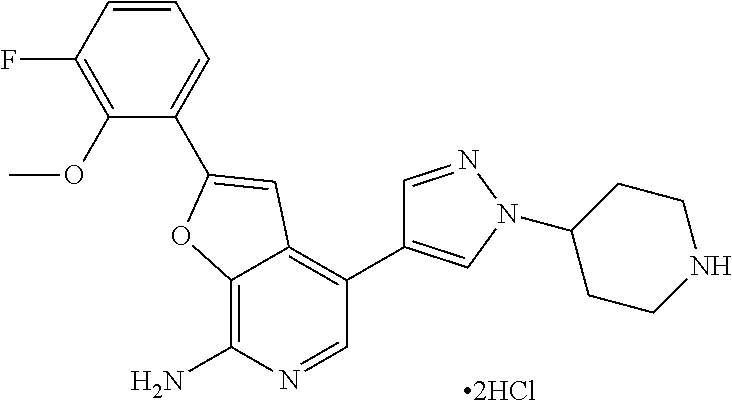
C1(OC)=C(F)C=CC=C1C1=CC2=C(C3=CN(C4CCNCC4)N=C3)C=NC(N)=C2O1
